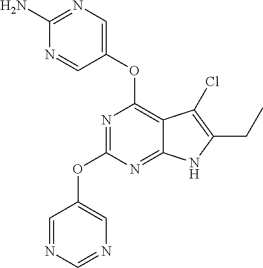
N1=C(OC2=CN=CN=C2)N=C2C(=C1OC1=CN=C(N)N=C1)C(Cl)=C(CC)N2
